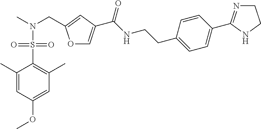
O1C=C(C(NCCC2=CC=C(C3=NCCN3)C=C2)=O)C=C1CN(C)S(=O)(=O)C1=C(C)C=C(OC)C=C1C
